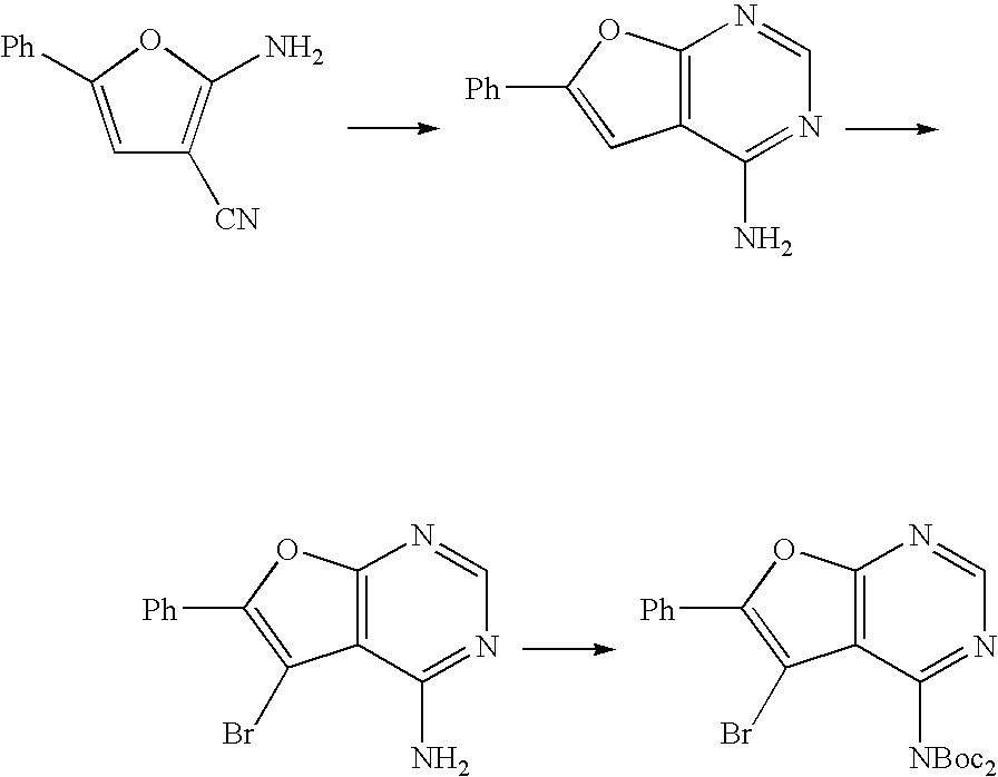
C1=C([Ph])OC(N)=C1[CN].C12=C(C(N)=NC=N1)C=C([Ph])O2.C12=C(C(N)=NC=N1)C(Br)=C([Ph])O2.C12=C(C([NBoc2])=NC=N1)C(Br)=C([Ph])O2
